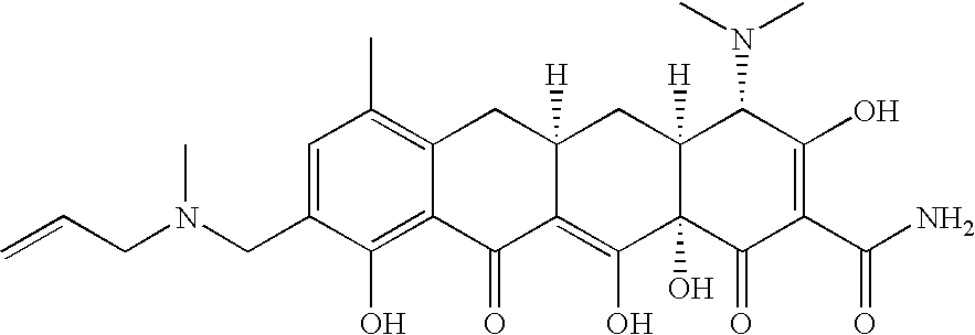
N(CC1=CC(C)=C2C(=C1O)C(=O)C1=C(O)C3(O)C([H])(CC1([H])C2)C(N(C)C)C(O)=C(C(N)=O)C3=O)(CC=C)C
